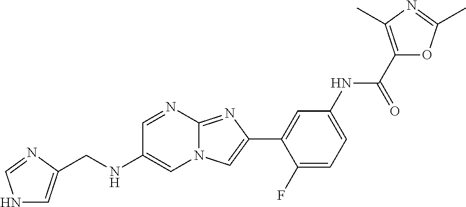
C1=NC2=NC(C3=CC(NC(C4=C(C)N=C(C)O4)=O)=CC=C3F)=CN2C=C1NCC1=CNC=N1
